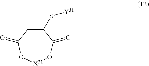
C1(S[Y31])CC(=O)O[X31]OC1=O
